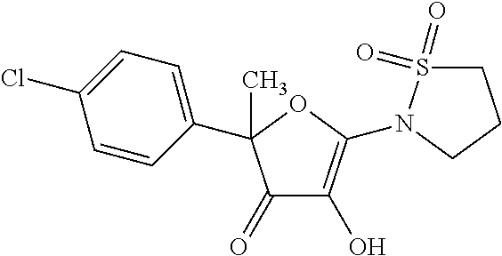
C1(C2(C)C(=O)C(O)=C(N3S(=O)(=O)CCC3)O2)=CC=C(Cl)C=C1
